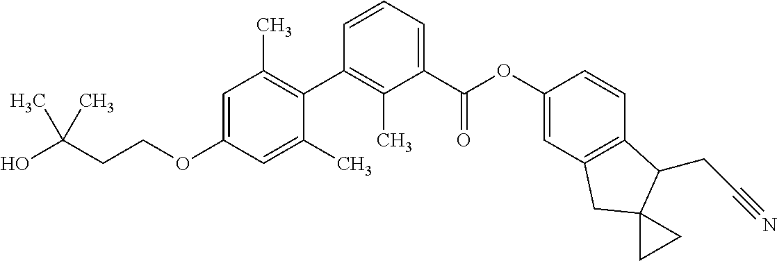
C1=C(OCCC(O)(C)C)C=C(C)C(C2=C(C)C(C(=O)OC3=CC4=C(C=C3)C(CC#N)C3(C4)CC3)=CC=C2)=C1C
